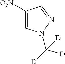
C1([O2N])=CN(C([D])([D])[D])N=C1
